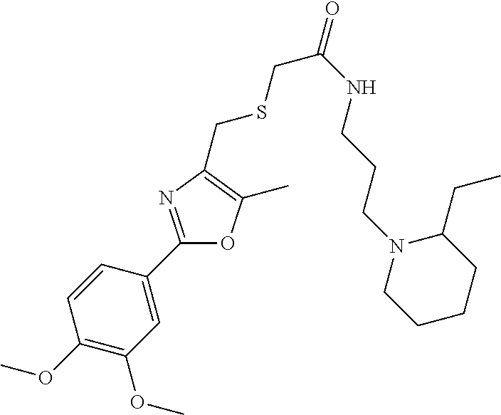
C1=CC(C2=NC(CSCC(NCCCN3CCCCC3CC)=O)=C(C)O2)=CC(OC)=C1OC
